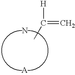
C(=C)([H])C.N.[A]
